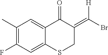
C1(C)=C(F)C=C2C(=C1)C(=O)C(=C(Br)[H])CS2
